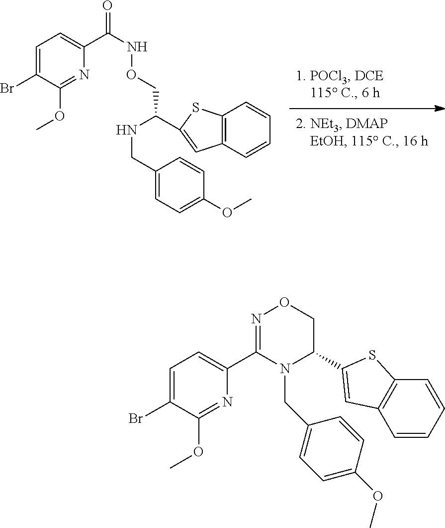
C1=C(Br)C(OC)=NC(C(=O)NOCC(NCC2=CC=C(OC)C=C2)C2=CC3=C(C=CC=C3)S2)=C1.C1=C(Br)C(OC)=NC(C2=NOCC(C3=CC4=C(C=CC=C4)S3)N2CC2=CC=C(OC)C=C2)=C1
